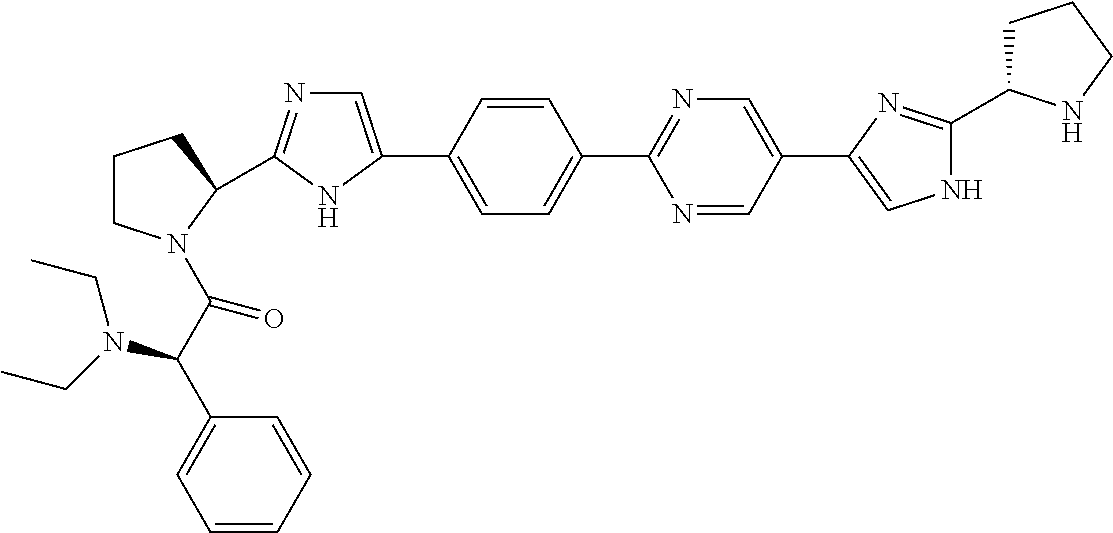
C1(C2=CN=C(C3N(C(C(C4=CC=CC=C4)N(CC)CC)=O)CCC3)N2)=CC=C(C2=NC=C(C3=CNC(C4CCCN4)=N3)C=N2)C=C1
